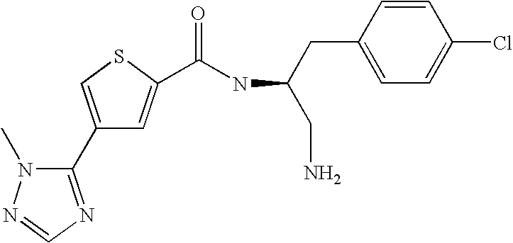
C1(C2=NC=NN2C)=CSC(C(NC(CN)CC2=CC=C(Cl)C=C2)=O)=C1
